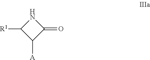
N1C([R1])C([A])C1=O
